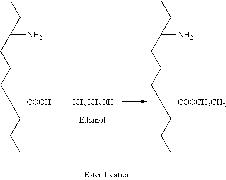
[CH3CH2OH].CCC(CCCC(CCC)[COOH])N.CCC(CCCC(CCC)[COOCH3CH2])N
